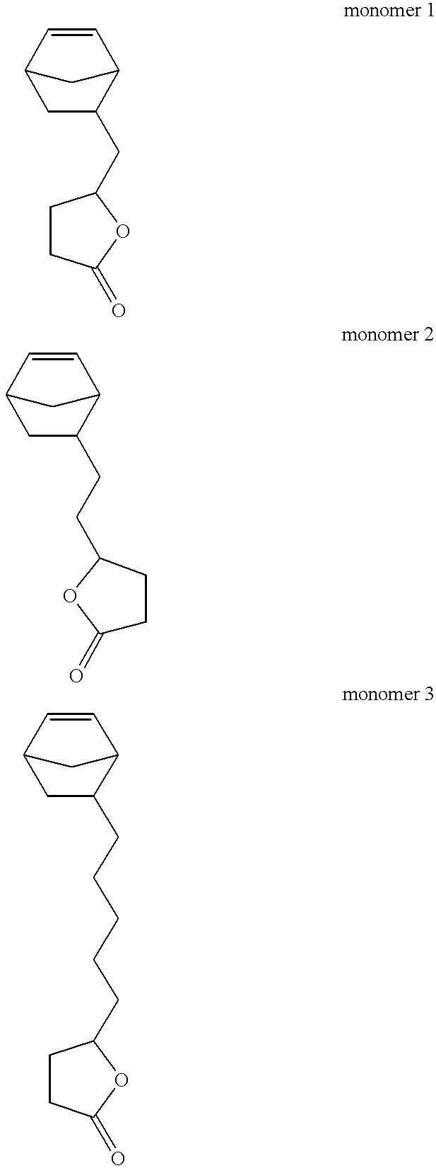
C1C(CC2CCC(=O)O2)C2C=CC1C2.C1C(CCC2CCC(=O)O2)C2C=CC1C2.C1C(CCCCCC2CCC(=O)O2)C2C=CC1C2
